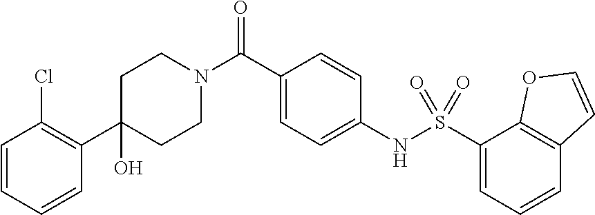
C1(C2=C(Cl)C=CC=C2)(O)CCN(C(C2=CC=C(NS(C3=CC=CC4=C3OC=C4)(=O)=O)C=C2)=O)CC1
